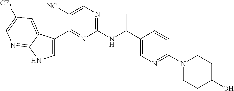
C1=C(C2=NC(NC(C3=CN=C(N4CCC(O)CC4)C=C3)C)=NC=C2[NC])C2=CC([CF3])=CN=C2N1
